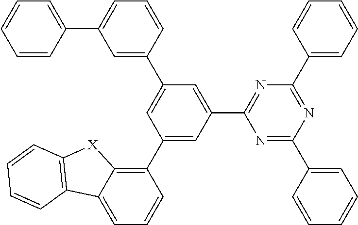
C1(C2=CC(C3=NC(C4=CC=CC=C4)=NC(C4=CC=CC=C4)=N3)=CC(C3=CC(C4=CC=CC=C4)=CC=C3)=C2)=C2C(=CC=C1)C1=C([X]2)C=CC=C1
